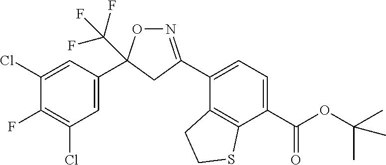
C1=C(C2(C(F)(F)F)ON=C(C3=CC=C(C(OC(C)(C)C)=O)C4=C3CCS4)C2)C=C(Cl)C(F)=C1Cl
